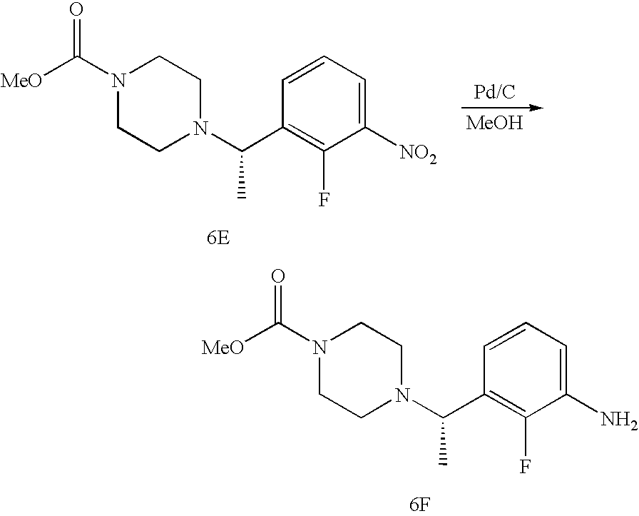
N1(C([MeO])=O)CCN(C(C2=C(F)C([NO2])=CC=C2)C)CC1.[MeOH].N1(C([MeO])=O)CCN(C(C2=C(F)C(N)=CC=C2)C)CC1.[6F]
